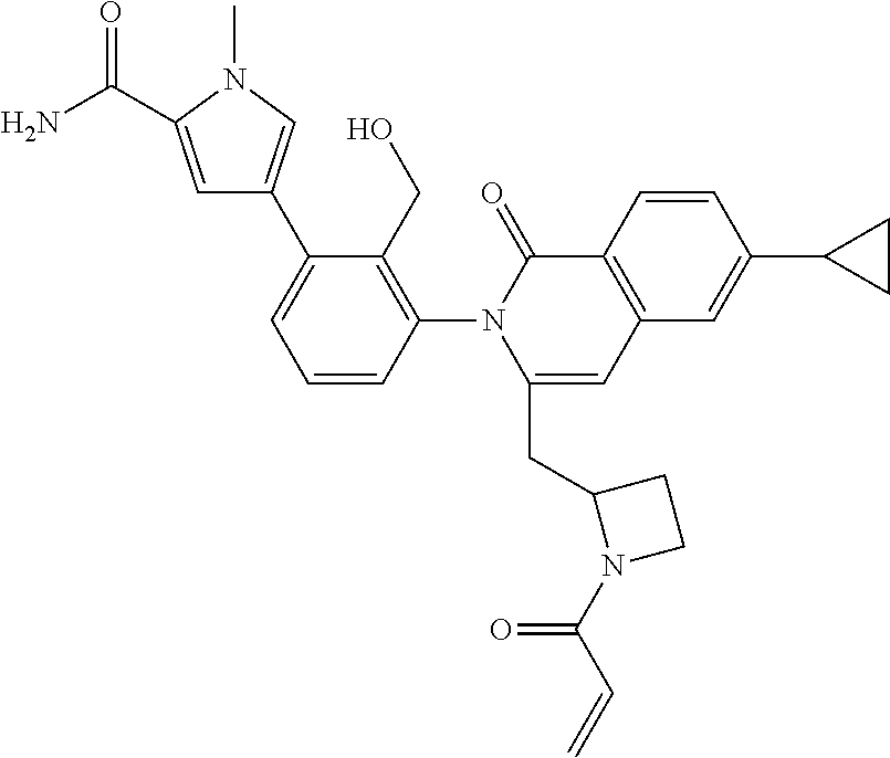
C1=CC(N2C(CC3N(C(=O)C=C)CC3)=CC3=C(C2=O)C=CC(C2CC2)=C3)=C(CO)C(C2=CN(C)C(C(N)=O)=C2)=C1
